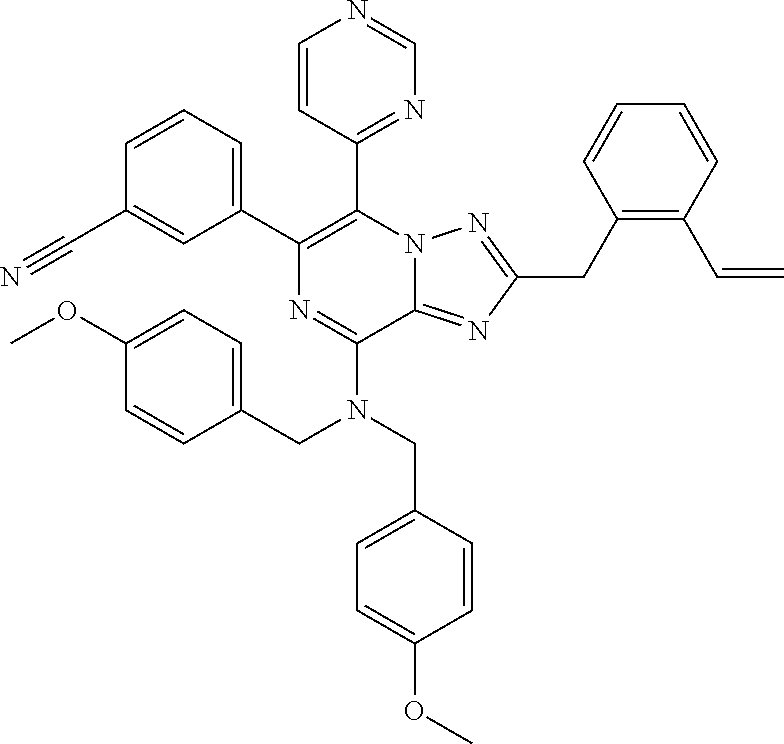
C1=CC(C#N)=CC(C2=C(C3=NC=NC=C3)N3C(=NC(CC4=C(C=C)C=CC=C4)=N3)C(N(CC3=CC=C(OC)C=C3)CC3=CC=C(OC)C=C3)=N2)=C1
